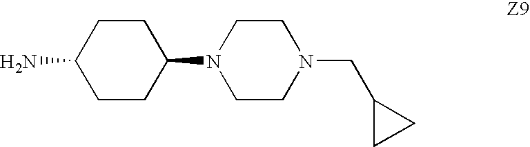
C1CN(C2CCC(N)CC2)CCN1CC1CC1
